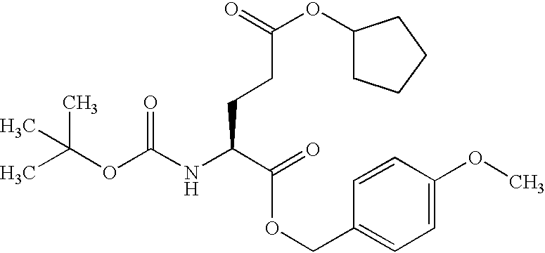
C(CC(NC(OC(C)(C)C)=O)C(=O)OCC1=CC=C(OC)C=C1)C(OC1CCCC1)=O
